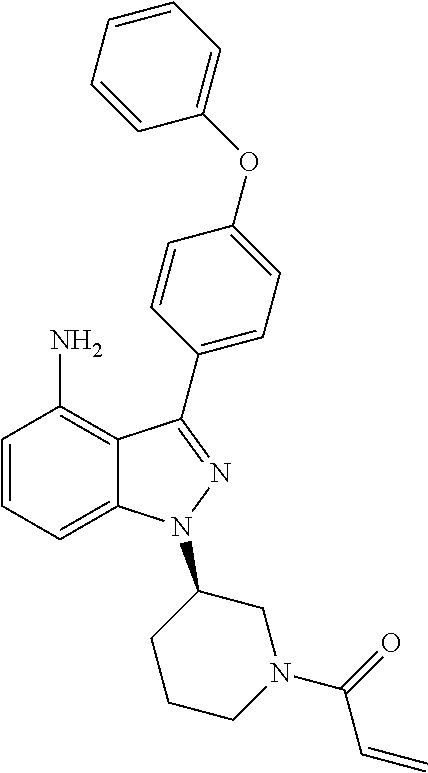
C1=CC=C2C(=C1N)C(C1=CC=C(OC3=CC=CC=C3)C=C1)=NN2C1CCCN(C(=O)C=C)C1
